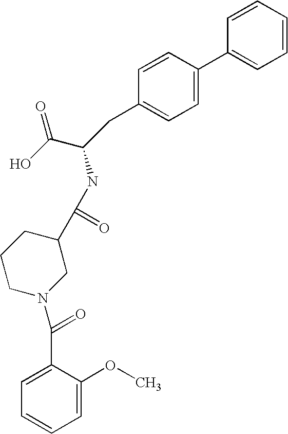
C1=CC=CC=C1C1=CC=C(CC(C(O)=O)NC(C2CCCN(C(=O)C3=CC=CC=C3OC)C2)=O)C=C1
